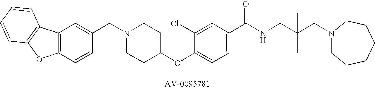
C1(CN2CCC(OC3=CC=C(C(NCC(C)(CN4CCCCCC4)C)=O)C=C3Cl)CC2)=CC2=C(C=C1)OC1=C2C=CC=C1
